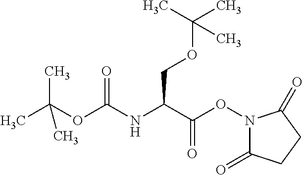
N1(OC(=O)C(COC(C)(C)C)NC(=O)OC(C)(C)C)C(=O)CCC1=O
